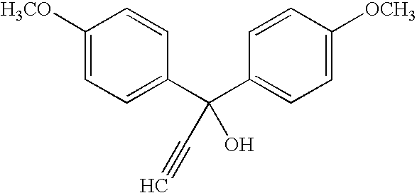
C1([H3CO])=CC=C(C(C2=CC=C([OCH3])C=C2)(O)C#C)C=C1
